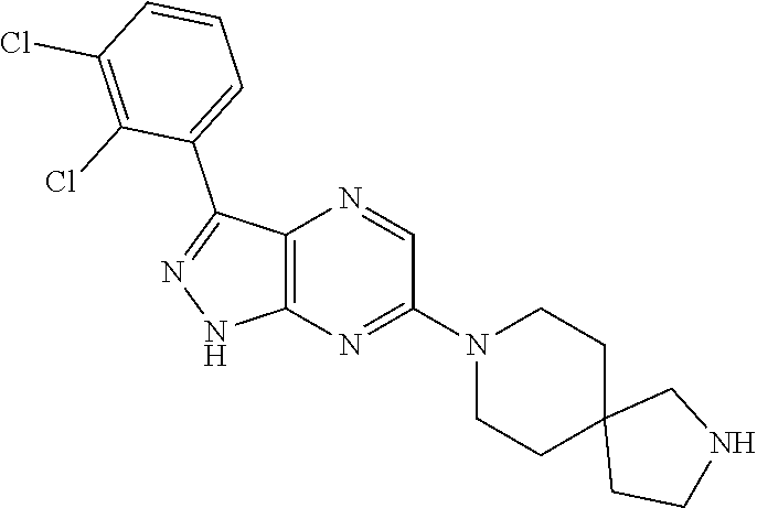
C12=C(N=C(N3CCC4(CC3)CCNC4)C=N1)NN=C2C1=CC=CC(Cl)=C1Cl
